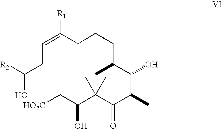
C(CC(C(O)C(C(=O)C(C(C[HO2C])O)(C)C)C)C)CC(=CCC(O)[R2])[R1]
